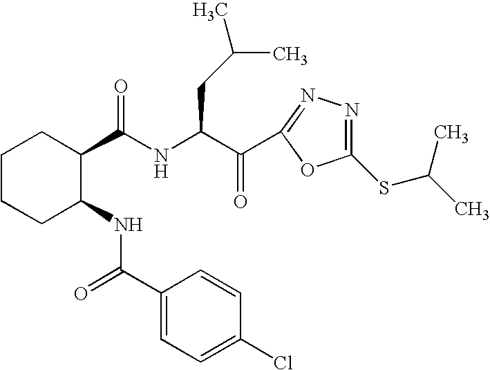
C1CCC(NC(=O)C2=CC=C(Cl)C=C2)C(C(NC(C(=O)C2=NN=C(SC(C)C)O2)CC(C)C)=O)C1
